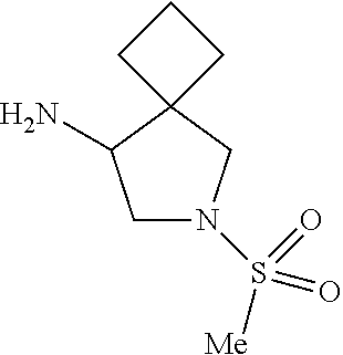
C1N(S([Me])(=O)=O)CC2(C1N)CCC2
